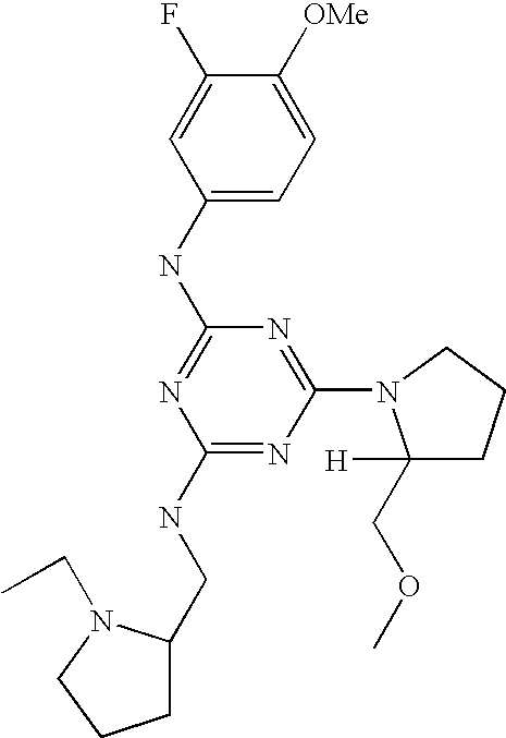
C1(NC2=NC(NCC3CCCN3CC)=NC(N3C(COC)([H])CCC3)=N2)=CC=C([OMe])C(F)=C1
